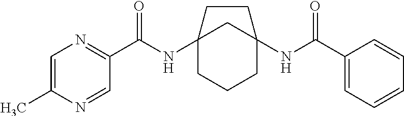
C12(NC(C3=NC=C(C)N=C3)=O)CCCC(NC(C3=CC=CC=C3)=O)(C1)CC2
